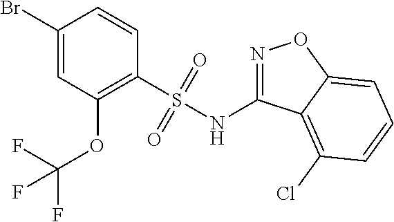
C1(Br)=CC(OC(F)(F)F)=C(S(NC2=NOC3=CC=CC(Cl)=C23)(=O)=O)C=C1
